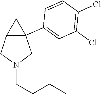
C12C(C3=CC(Cl)=C(Cl)C=C3)(CN(CCCC)C1)C2
